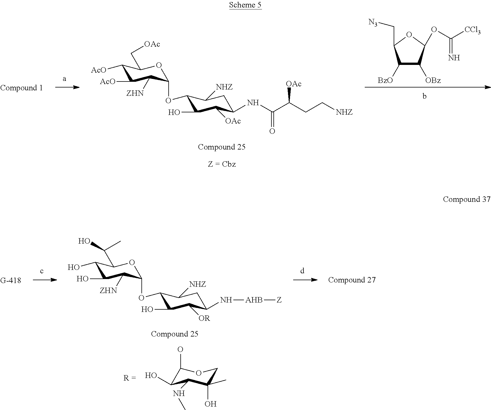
C1([AcO])C([AcO])C([ZHN])C(OC2C(O)C([OAc])C(NC(=O)C(CC[NHZ])[OAc])CC2[NHZ])OC1C[OAc].C1([BzO])C([OBz])C(OC([CCl3])=N)OC1C[N3].b.C1(O)C(O)C([ZHN])C(OC2C(O)C([OR])C(N[AHB][Z])CC2[NHZ])OC1C(C)O.C1C(O)(C)C(NC)C(O)C(O)O1
